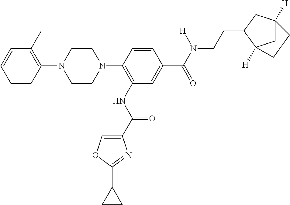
N1(C2=C(NC(C3=COC(C4CC4)=N3)=O)C=C(C(N(CCC3C4([H])CC([H])(C3)CC4)[H])=O)C=C2)CCN(C2=C(C)C=CC=C2)CC1
